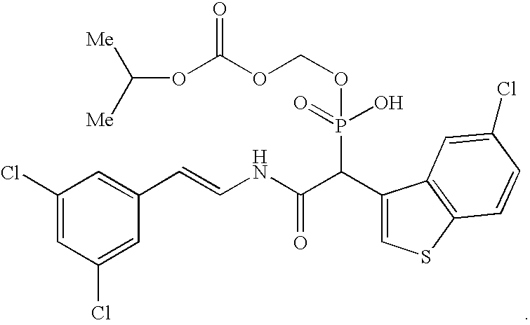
C1(Cl)=CC(Cl)=CC(C=CNC(C(C2=CSC3=C2C=C(Cl)C=C3)P(O)(=O)OCOC(OC([Me])[Me])=O)=O)=C1
